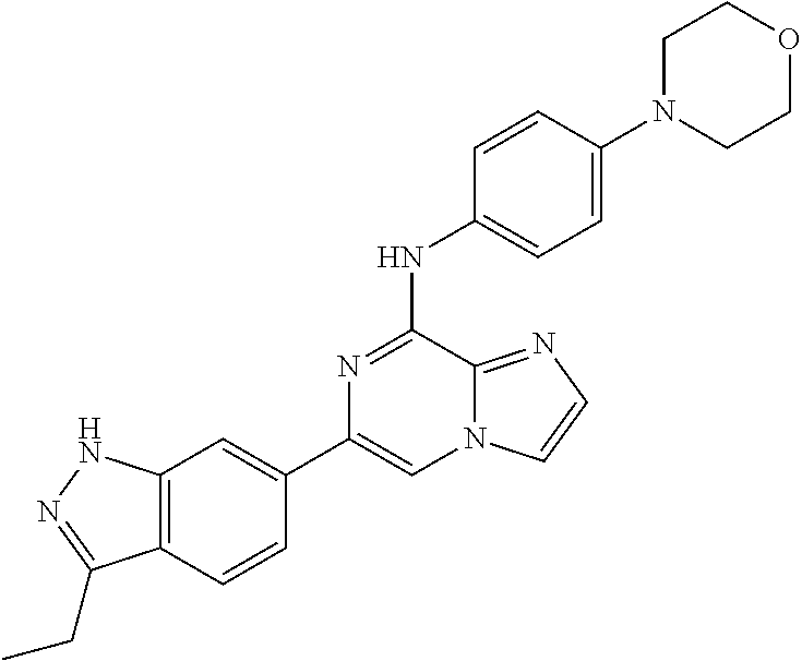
C1(C2=CC3=C(C=C2)C(CC)=NN3)=CN2C(=NC=C2)C(NC2=CC=C(N3CCOCC3)C=C2)=N1
